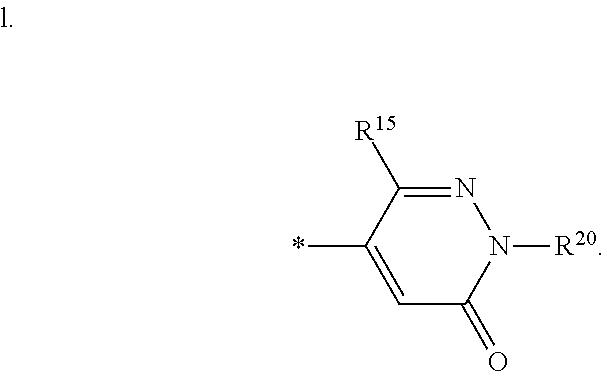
C1=C(*)C([R15])=NN([R20])C1=O
